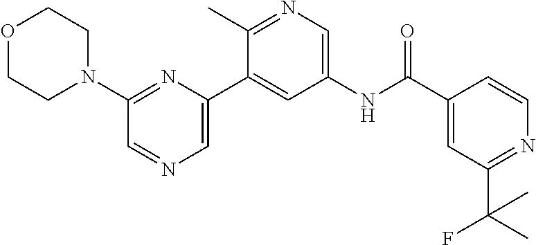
O1CCN(C2=NC(C3=CC(NC(C4=CC(C(C)(F)C)=NC=C4)=O)=CN=C3C)=CN=C2)CC1
